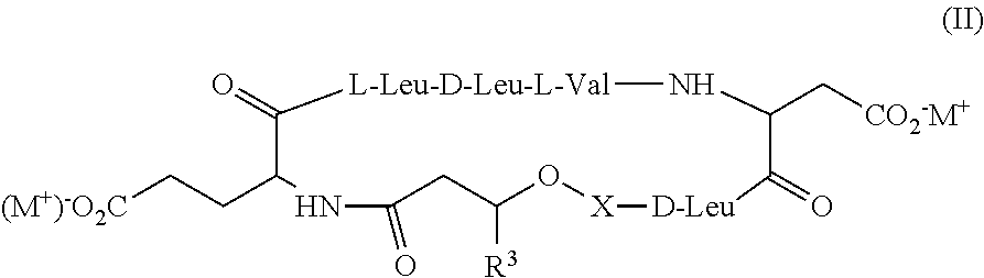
C1(=O)C(CC[(M+)-O2C])NC(=O)CC([R3])O[X][D-Leu]C(=O)C(C[CO2-M+])N[L-Leu-D-Leu-L-Val]1
